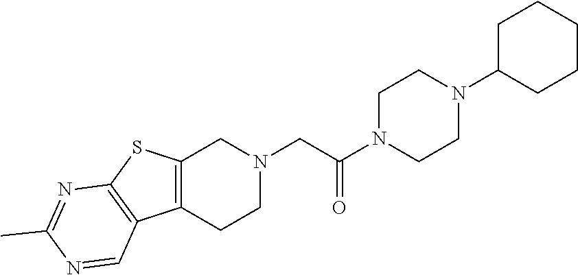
C1N(C(CN2CC3=C(CC2)C2=C(S3)N=C(C)N=C2)=O)CCN(C2CCCCC2)C1
